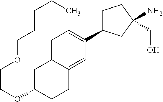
C1=C2C(=CC(C3CCC(N)(CO)C3)=C1)CCC(OCCOCCCCC)C2
